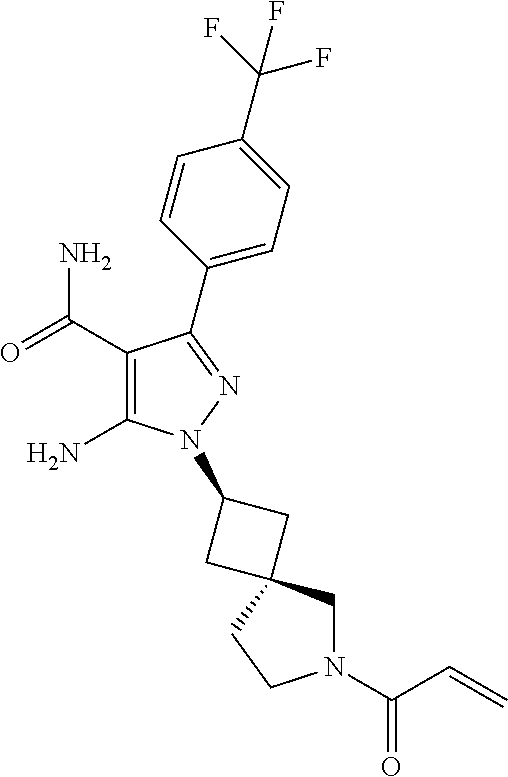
C1(C(=O)N)=C(N)N(C2CC3(CN(C(=O)C=C)CC3)C2)N=C1C1=CC=C(C(F)(F)F)C=C1
